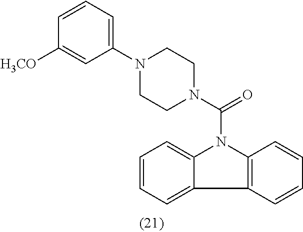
C1=CC=C2C(=C1)N(C(N1CCN(C3=CC=CC([H3CO])=C3)CC1)=O)C1=C2C=CC=C1
